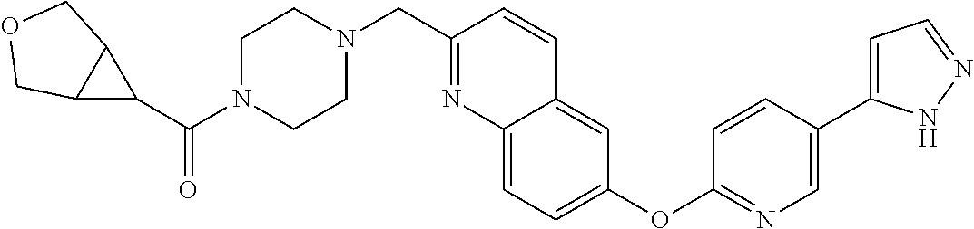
C1(C(N2CCN(CC3=NC4=CC=C(OC5=NC=C(C6=CC=NN6)C=C5)C=C4C=C3)CC2)=O)C2C1COC2
